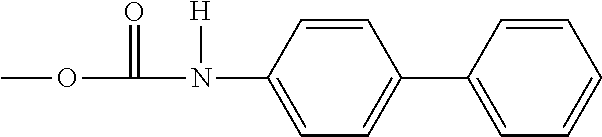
COC(N(C1=CC=C(C2=CC=CC=C2)C=C1)[H])=O
